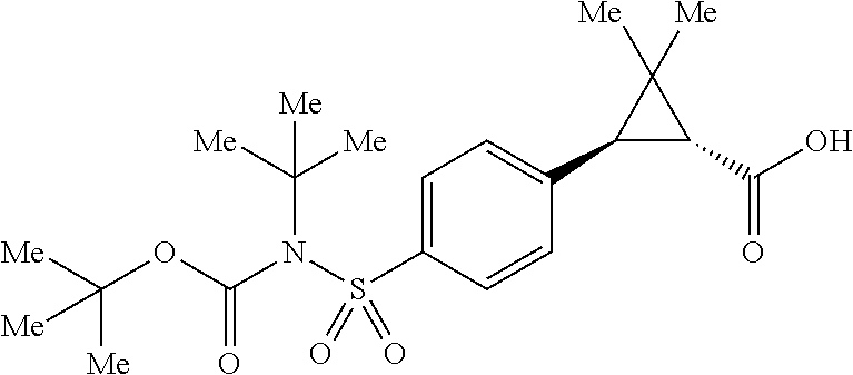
C1(C2=CC=C(S(N(C(OC([Me])([Me])[Me])=O)C([Me])([Me])[Me])(=O)=O)C=C2)C(C(O)=O)C1([Me])[Me]
